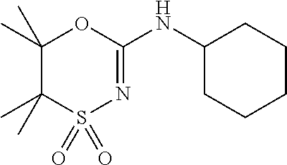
C1CCCCC1NC1=NS(=O)(=O)C(C)(C)C(C)(C)O1
